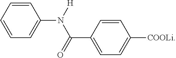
C1(N(C(C2=CC=C([COOLi])C=C2)=O)[H])=CC=CC=C1
